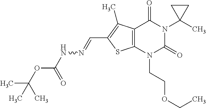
C12=C(N(CCOCC)C(=O)N(C3(C)CC3)C1=O)SC(C=NNC(OC(C)(C)C)=O)=C2C
